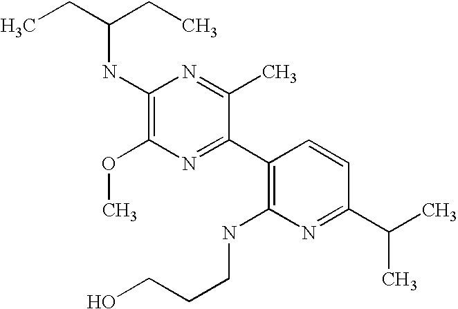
CCC(CC)NC1=C(OC)N=C(C2=C(NCCCO)N=C(C(C)C)C=C2)C(C)=N1
